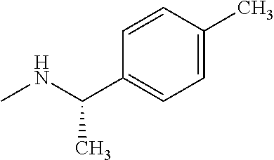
N(C)C(C)C1=CC=C(C)C=C1
